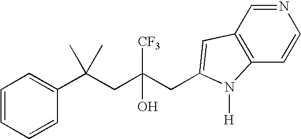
C1=CC=CC(C(CC(CC2=CC3=C(C=CN=C3)N2[H])([CF3])O)(C)C)=C1
